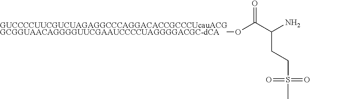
[GUCCCCUUCGUCUAGAGGCCCAGGACACCGCCCUcauACGGCGGUAACAGGGGUUCGAAUCCCCUAGGGGACGC-dCA]OC(C(N)CCS(C)(=O)=O)=O
